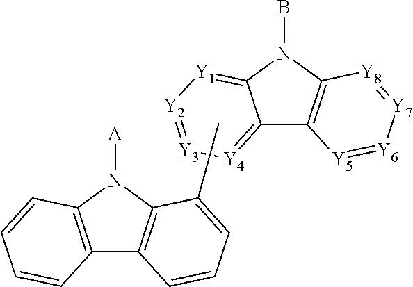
C12=C(N([A])C3=C1C=CC=C3C)C=CC=C2.C12=[Y4][Y3]=[Y2][Y1]=C1N(B)C1=C2[Y5]=[Y6][Y7]=[Y8]1
